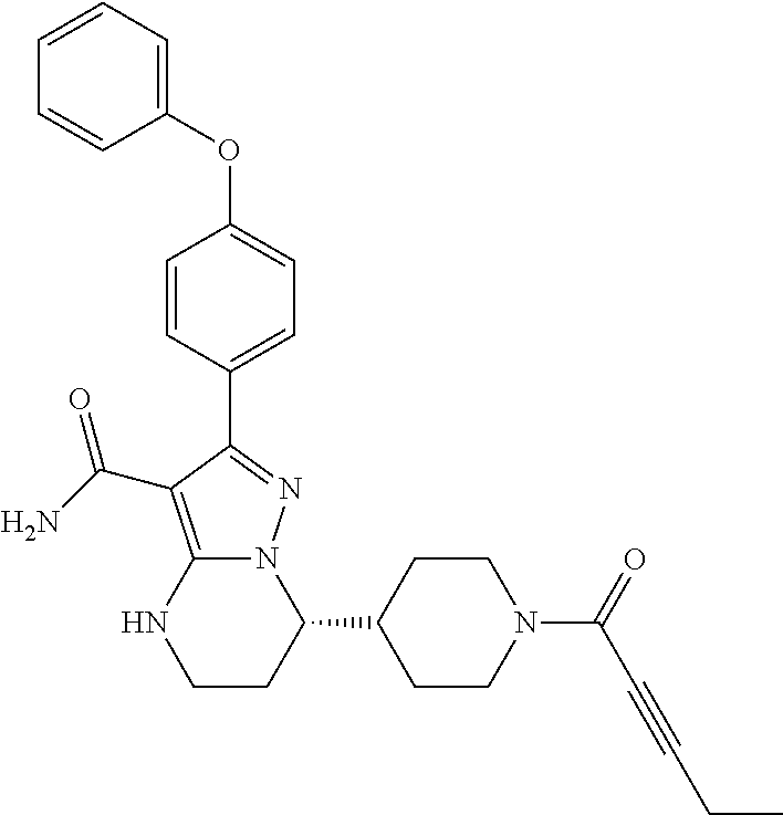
C1(C2CCN(C(=O)C#CCC)CC2)N2C(=C(C(N)=O)C(C3=CC=C(OC4=CC=CC=C4)C=C3)=N2)NCC1
